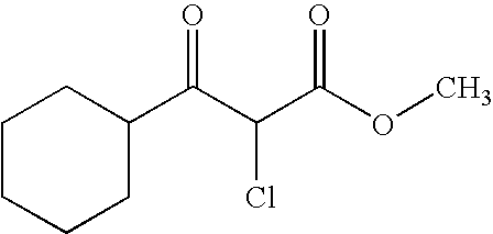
C1CCCC(C(C(C(OC)=O)Cl)=O)C1
